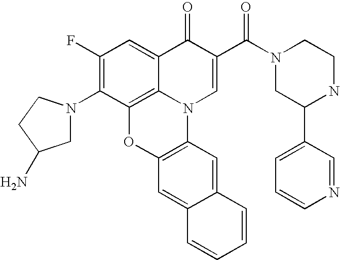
C1(F)=C(N2CC(N)CC2)C2=C3C(=C1)C(=O)C(C(N1CC(C4=CC=CN=C4)NCC1)=O)=CN3C1=C(O2)C=C2C(=C1)C=CC=C2
